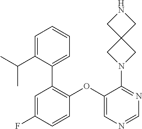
C1=C(F)C=CC(OC2=CN=CN=C2N2CC3(C2)CNC3)=C1C1=CC=CC=C1C(C)C
